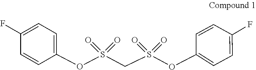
C1(OS(CS(OC2=CC=C(F)C=C2)(=O)=O)(=O)=O)=CC=C(F)C=C1
